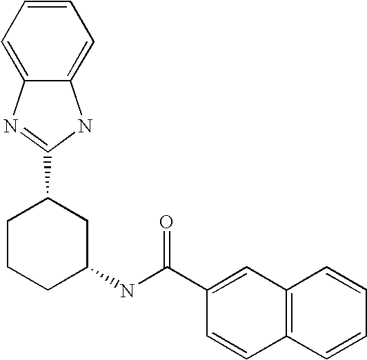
C1CCC(NC(=O)C2=CC3=C(C=C2)C=CC=C3)CC1C1=NC2=CC=CC=C2N1
